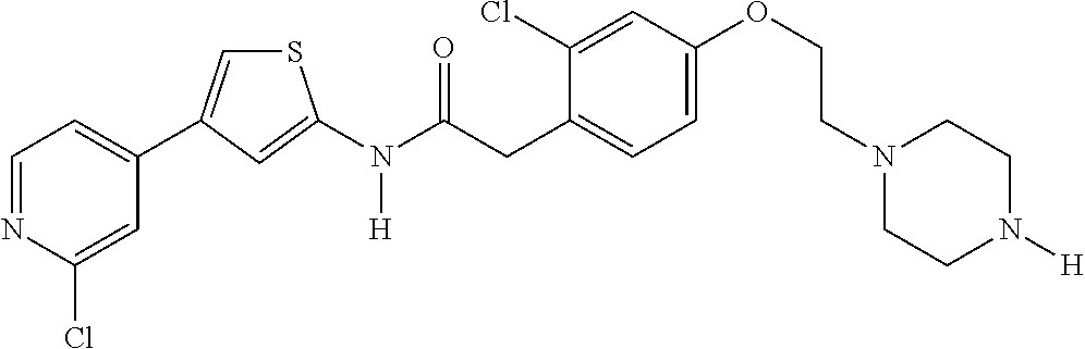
C1=NC(Cl)=CC(C2=CSC(N(C(CC3=CC=C(OCCN4CCN([H])CC4)C=C3Cl)=O)[H])=C2)=C1
